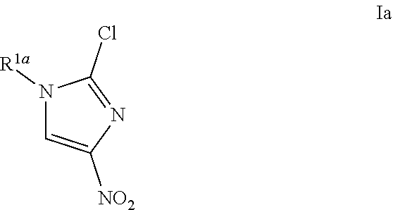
N1([R1a])C=C([NO2])N=C1Cl
